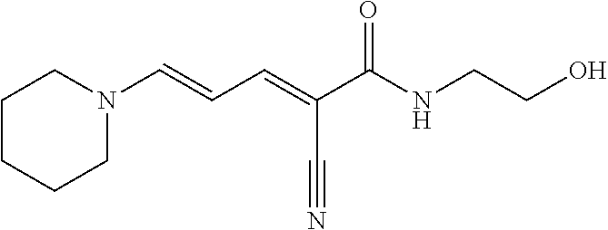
N1(C=CC=C(C(NCCO)=O)C#N)CCCCC1
